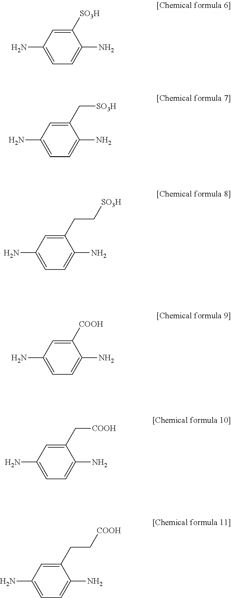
C1([SO3H])=CC(N)=CC=C1N.C1(C[SO3H])=CC(N)=CC=C1N.C1(CC[SO3H])=CC(N)=CC=C1N.C1([COOH])=CC(N)=CC=C1N.C1(C[COOH])=CC(N)=CC=C1N.C1(CC[COOH])=CC(N)=CC=C1N
